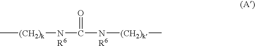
C[(CH2)k][NR6]C(=O)[NR6][(CH2)k]C
